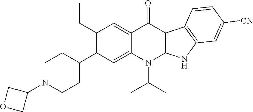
C1N(C2COC2)CCC(C2=C(CC)C=C3C(=C2)N(C(C)C)C2=C(C3=O)C3=C(N2)C=C([CN])C=C3)C1
